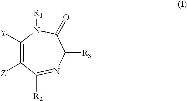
C1([Z])=C([Y])N([R1])C(=O)C([R3])N=C1[R2]
